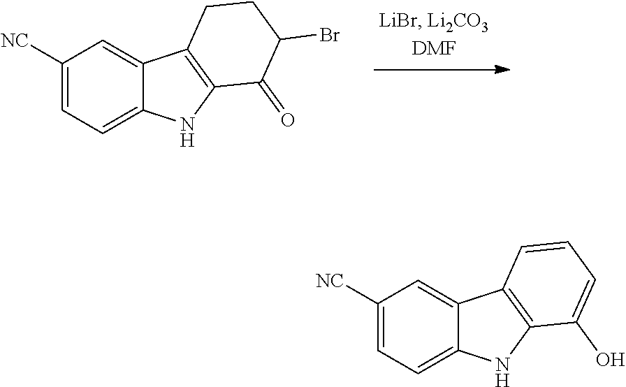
C1([NC])=CC=C2C(=C1)C1=C(N2)C(=O)C(Br)CC1.C1([NC])=CC=C2C(=C1)C1=C(N2)C(O)=CC=C1
